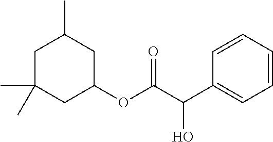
C1C(C)(C)CC(OC(C(C2=CC=CC=C2)O)=O)CC1C
